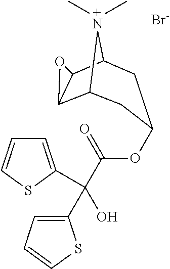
C12C3C(C([N+]1(C)C)CC(OC(C(C1=CC=CS1)(C1=CC=CS1)O)=O)C2)O3.[Br-]
